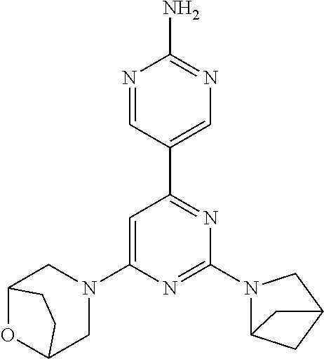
N1=CC(C2=NC(N3C4CC(C3)C4)=NC(N3CC4OC(C3)CC4)=C2)=CN=C1N
